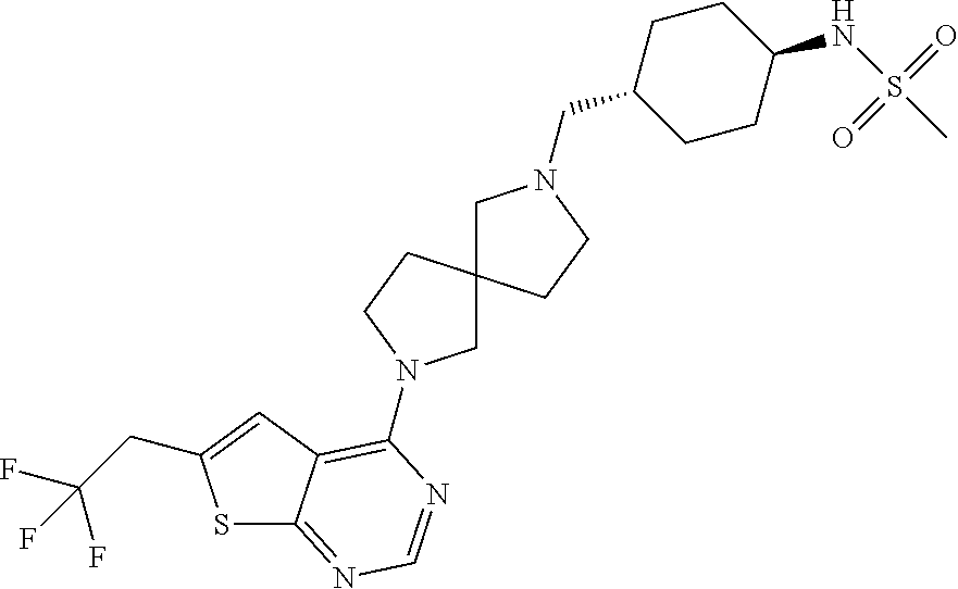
S1C2=NC=NC(N3CC4(CC3)CN(CC3CCC(NS(=O)(=O)C)CC3)CC4)=C2C=C1CC(F)(F)F
